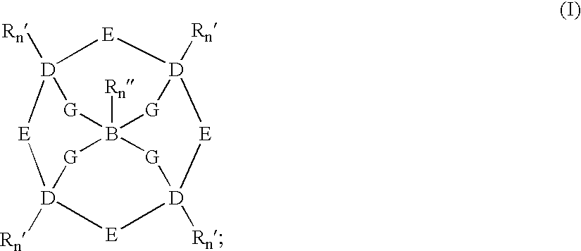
[Rn]B123[G][D]4([Rn])[E][D]([Rn])([G]1)[E][D]([Rn])([G]2)[E][D]([Rn])([G]3)[E]4
